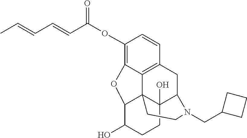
C1(OC(C=CC=CC)=O)=C2C3=C(C=C1)CC1C4(O)C3(C(C(O)CC4)O2)CCN1CC1CCC1
